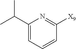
C1=CC=C(C(C)C)N=C1[X9]
